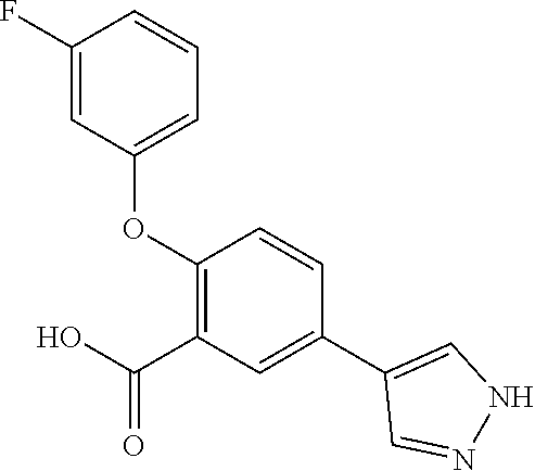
C1(F)=CC(OC2=C(C(O)=O)C=C(C3=CNN=C3)C=C2)=CC=C1
